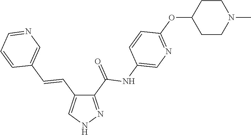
C1(C(=O)NC2=CN=C(OC3CCN(C)CC3)C=C2)=NNC=C1C=CC1=CN=CC=C1
